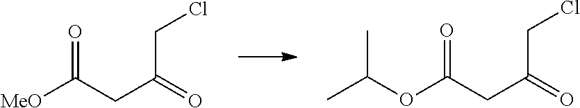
O=C(CC(CCl)=O)[MeO].O=C(CC(CCl)=O)OC(C)C
